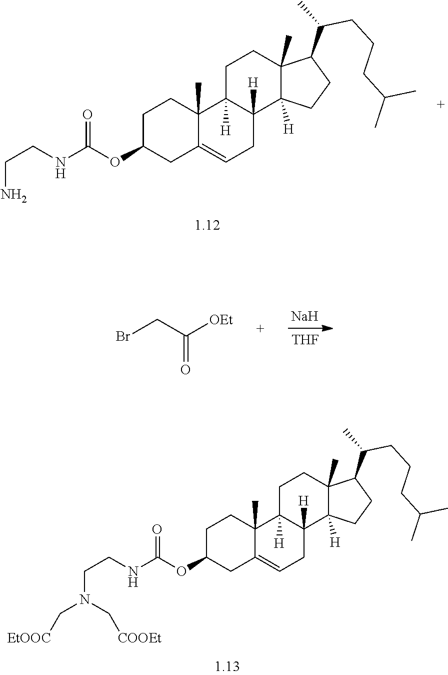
C1C(OC(NCCN)=O)CC2=CCC3([H])C([H])(C2(C)C1)CCC1(C)C3([H])CCC1C(C)CCCC(C)C.BrCC([OEt])=O.[Na].[THF].C1C(OC(NCCN(C[COOEt])C[EtOOC])=O)CC2=CCC3([H])C([H])(C2(C)C1)CCC1(C)C3([H])CCC1C(C)CCCC(C)C
